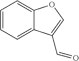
C1=CC=C2C(=C1)OC=C2C=O
